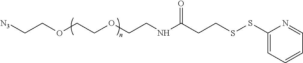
[N3]CCOCCOCCNC(CCSSC1=CC=CC=N1)=O
